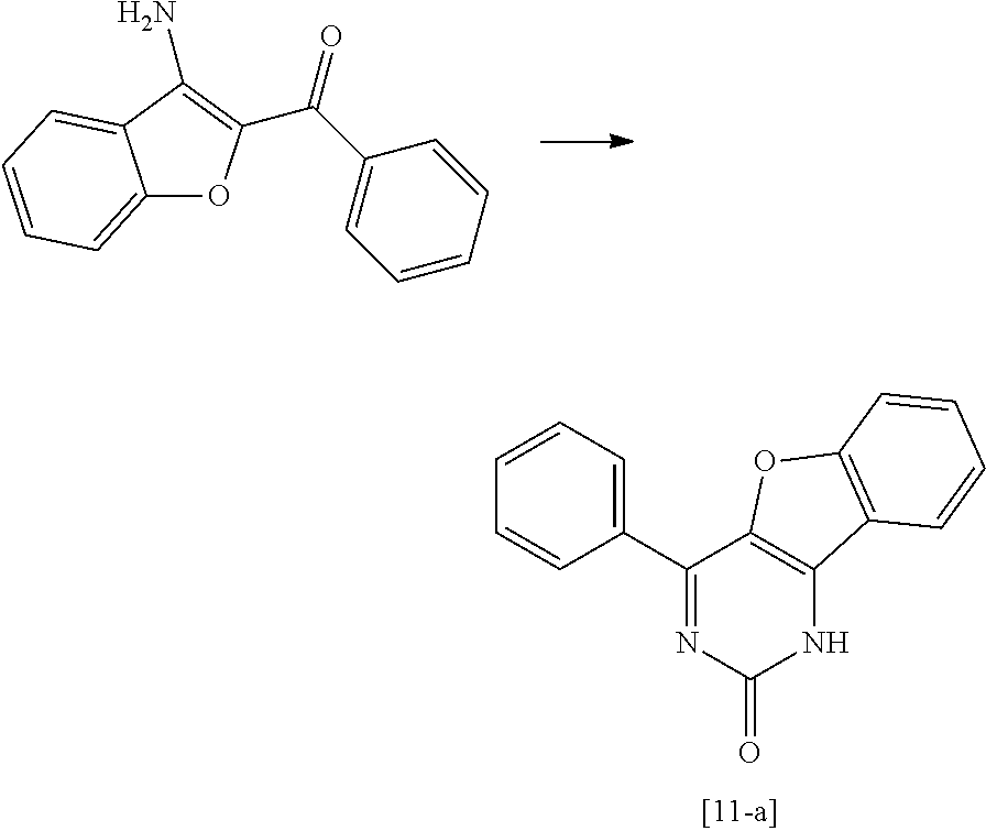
C1(C2=NC(=O)NC3=C2OC2=C3C=CC=C2)=CC=CC=C1.C12=CC=CC=C1C(N)=C(C(=O)C1=CC=CC=C1)O2
